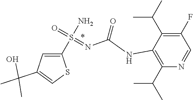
S(=NC(NC1=C(C(C)C)N=CC(F)=C1C(C)C)=O)(C1=CC(C(C)(C)O)=CS1)(N)=O
